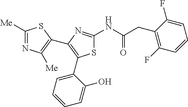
S1C(NC(CC2=C(F)C=CC=C2F)=O)=NC(C2=C([Me])N=C([Me])S2)=C1C1=CC=CC=C1O
